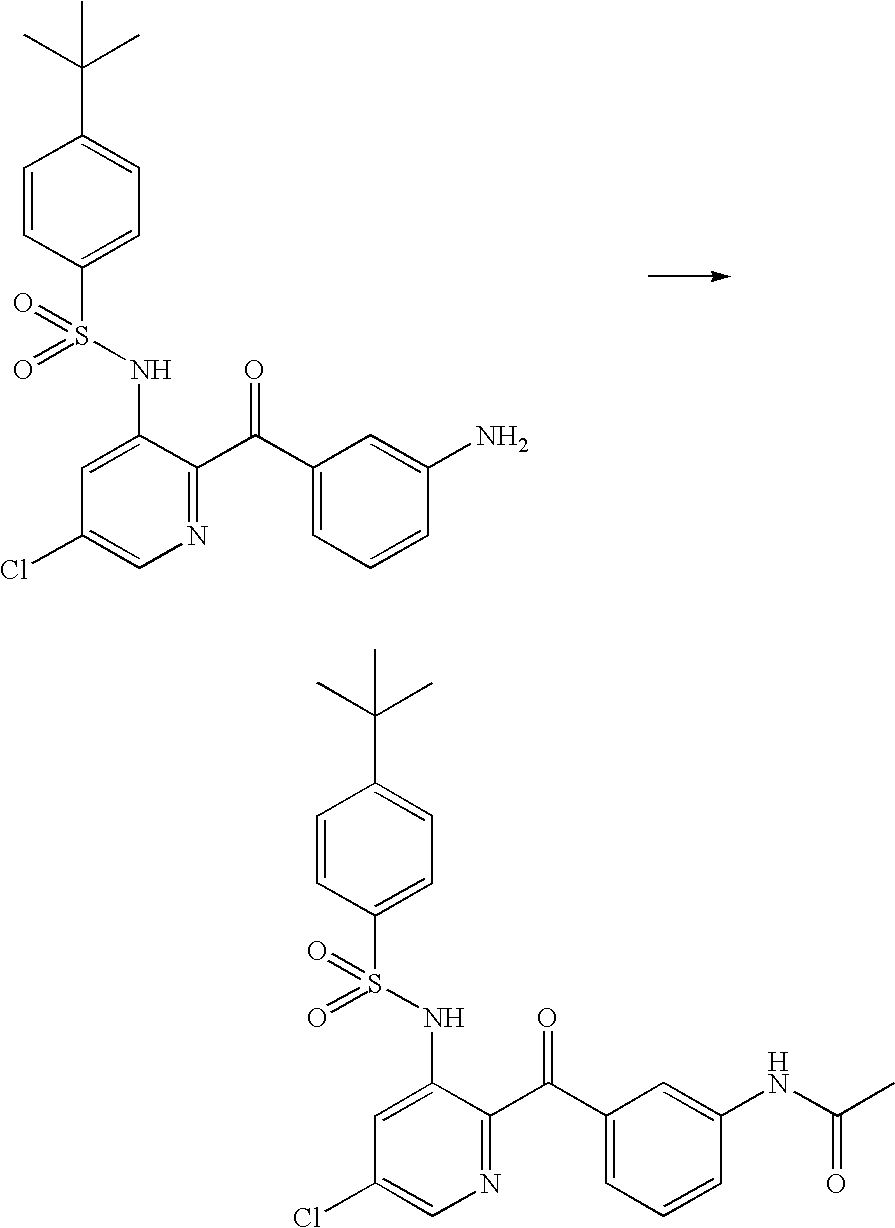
C1=CC(S(NC2=CC(Cl)=CN=C2C(C2=CC=CC(N)=C2)=O)(=O)=O)=CC=C1C(C)(C)C.C1=CC(S(NC2=CC(Cl)=CN=C2C(C2=CC=CC(NC(C)=O)=C2)=O)(=O)=O)=CC=C1C(C)(C)C
